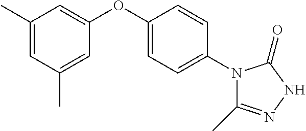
C1(C)=CC(OC2=CC=C(N3C(C)=NNC3=O)C=C2)=CC(C)=C1
